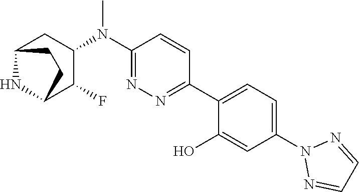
C1(N(C2=NN=C(C3=CC=C(N4N=CC=N4)C=C3O)C=C2)C)CC2NC(C1F)CC2
